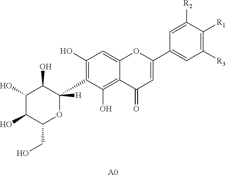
C1(O)C(O)C(CO)OC(C2=C(O)C=C3C(=C2O)C(=O)C=C(C2=CC([R3])=C([R1])C([R2])=C2)O3)([H])C1O.[A0]
